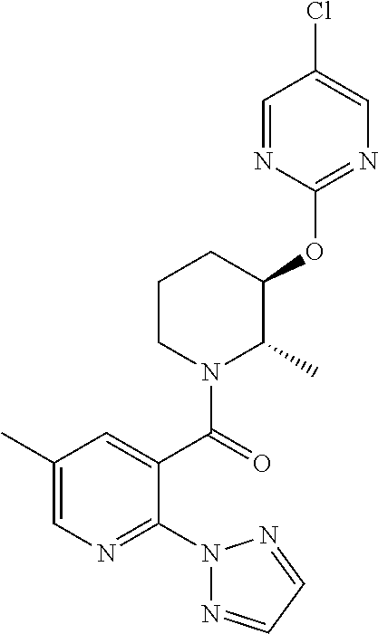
C1(OC2C(C)N(C(=O)C3=CC(C)=CN=C3N3N=CC=N3)CCC2)=NC=C(Cl)C=N1
